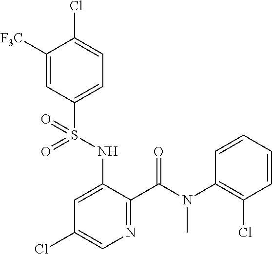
C1([F3C])=CC(S(NC2=CC(Cl)=CN=C2C(N(C2=C(Cl)C=CC=C2)C)=O)(=O)=O)=CC=C1Cl
